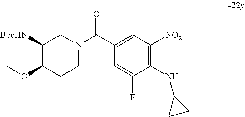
C1([BocHN])C(OC)CCN(C(C2=CC([NO2])=C(NC3CC3)C(F)=C2)=O)C1
